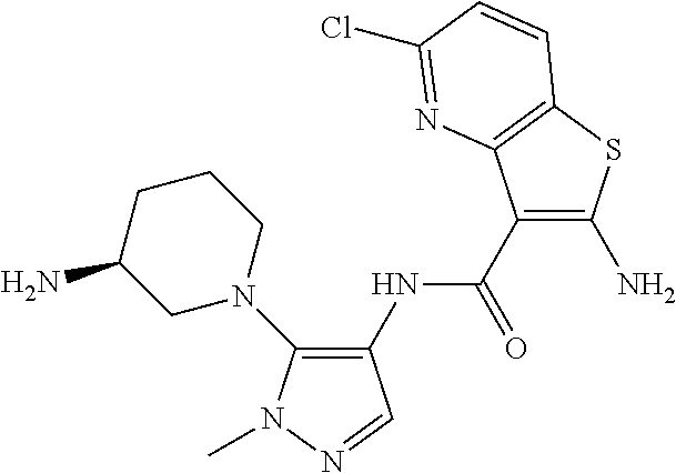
C1(N2CCCC(N)C2)=C(NC(C2=C(N)SC3=C2N=C(Cl)C=C3)=O)C=NN1C
